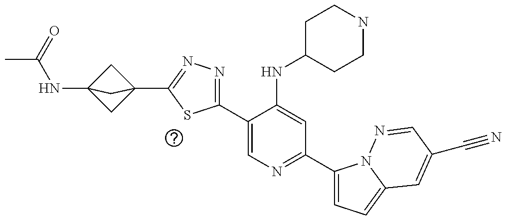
C1(C2=CN=C(C3=CC=C4N3N=CC(C#N)=C4)C=C2NC2CCNCC2)=NN=C(C23CC(NC(=O)C)(C2)C3)S1
